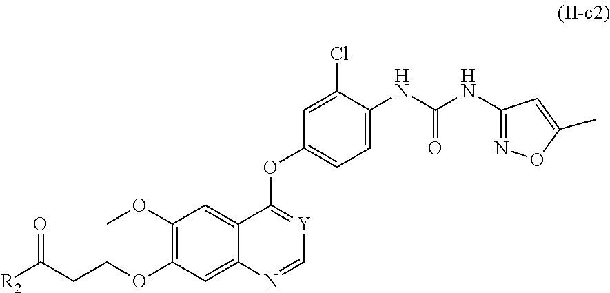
[R2]C(CCOC1=C(OC)C=C2C(=C1)N=C[Y]=C2OC1=CC=C(NC(NC2=NOC(C)=C2)=O)C(Cl)=C1)=O
